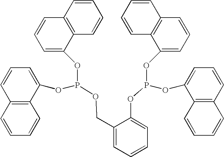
C1=CC=C(OP(OC2=CC=CC3=C2C=CC=C3)OC2=CC=CC3=C2C=CC=C3)C(COP(OC2=CC=CC3=C2C=CC=C3)OC2=CC=CC3=C2C=CC=C3)=C1
